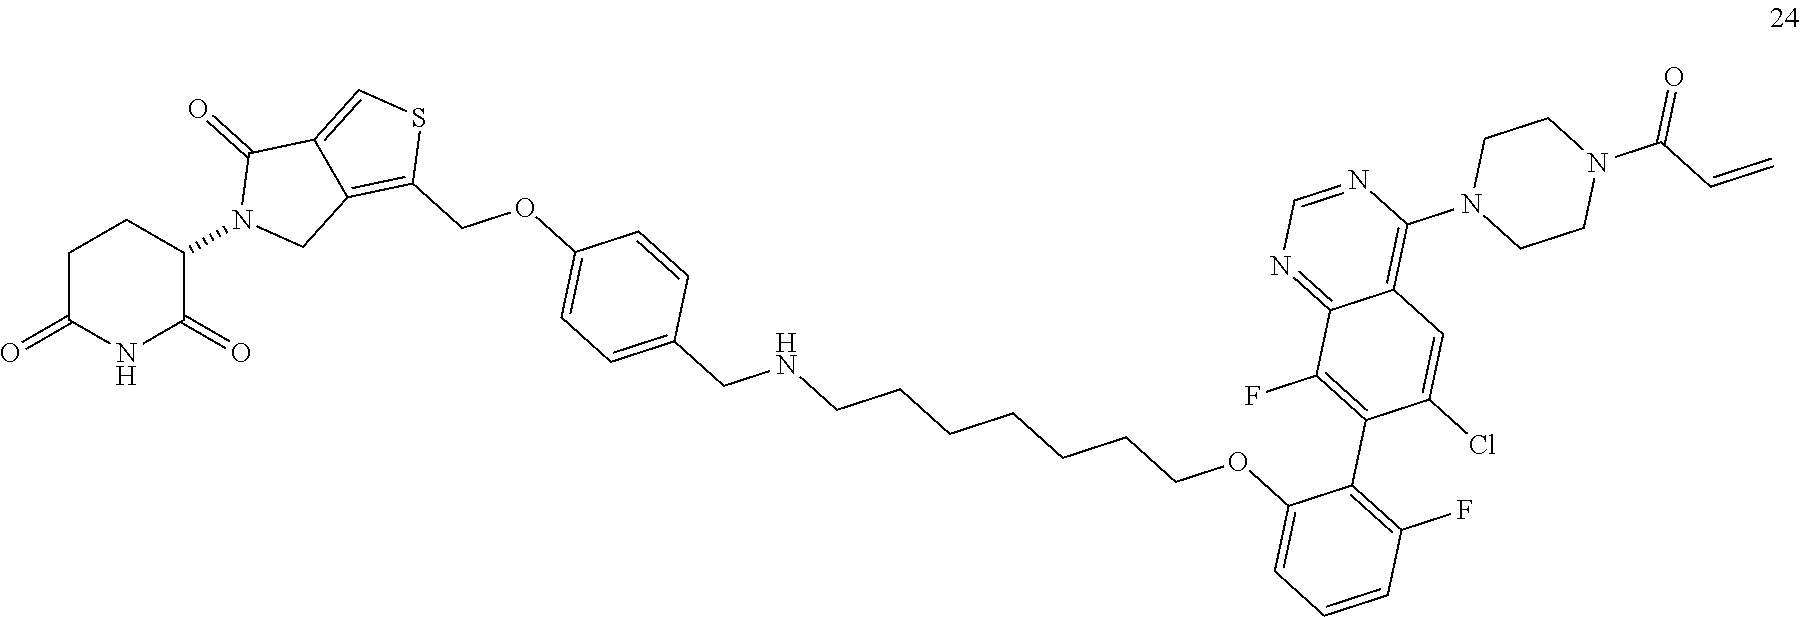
C1C(=O)NC(=O)C(N2CC3=C(COC4=CC=C(CNCCCCCCCOC5=CC=CC(F)=C5C5=C(F)C6=NC=NC(N7CCN(C(C=C)=O)CC7)=C6C=C5Cl)C=C4)SC=C3C2=O)C1
